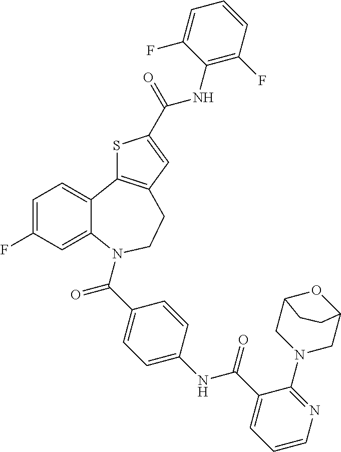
C1=C(F)C=C2C(=C1)C1=C(CCN2C(C2=CC=C(NC(C3=CC=CN=C3N3CC4OC(C3)CC4)=O)C=C2)=O)C=C(C(NC2=C(F)C=CC=C2F)=O)S1
